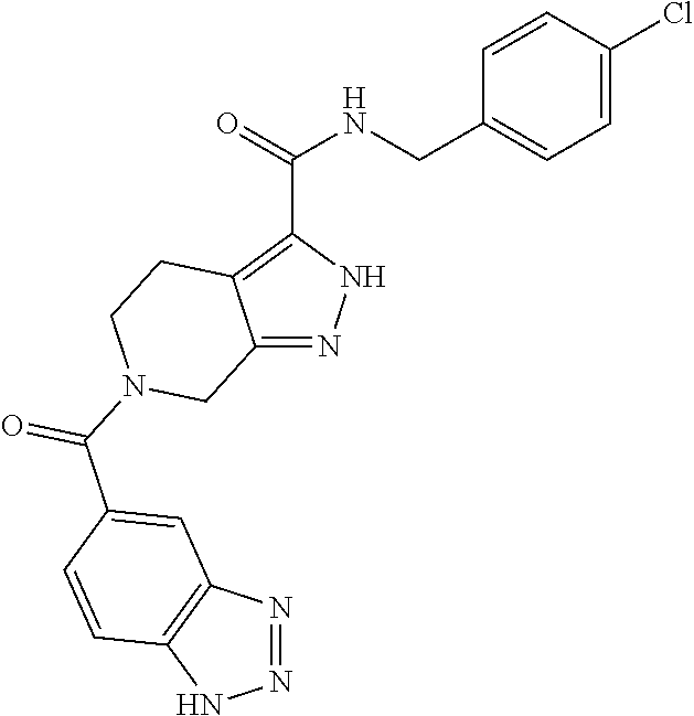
O=C(C1=C2C(=NN1)CN(C(C1=CC3=C(NN=N3)C=C1)=O)CC2)NCC1=CC=C(Cl)C=C1
